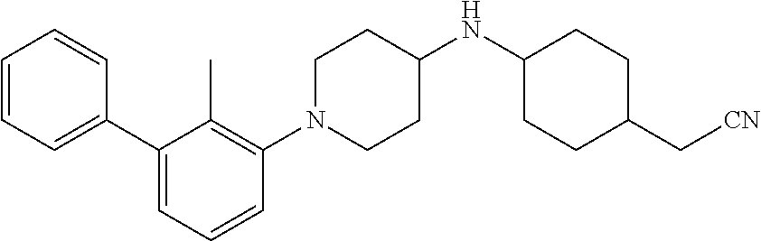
C1=CC=CC(C2=CC=CC(N3CCC(NC4CCC(C[CN])CC4)CC3)=C2C)=C1
